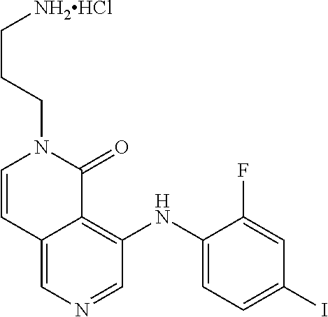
C12=CN=CC(NC3=CC=C(I)C=C3F)=C1C(=O)N(CCC[NH2HCl])C=C2
